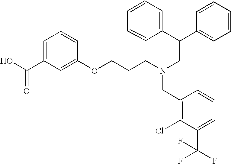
OC(C1=CC=CC(OCCCN(CC(C2=CC=CC=C2)C2=CC=CC=C2)CC2=C(Cl)C(C(F)(F)F)=CC=C2)=C1)=O
